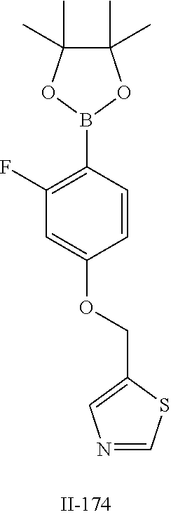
C1(C)(C)C(C)(C)OB(C2=C(F)C=C(OCC3=CN=CS3)C=C2)O1
